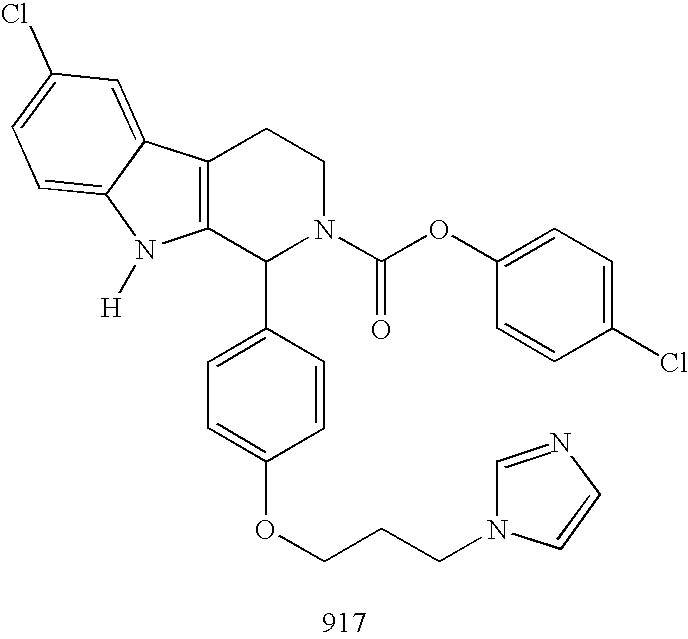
C12=C(C(C3=CC=C(OCCCN4C=NC=C4)C=C3)N(C(OC3=CC=C(Cl)C=C3)=O)CC1)N([H])C1=CC=C(Cl)C=C21
